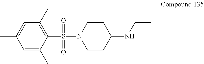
C1=C(C)C(S(=O)(=O)N2CCC(NCC)CC2)=C(C)C=C1C
